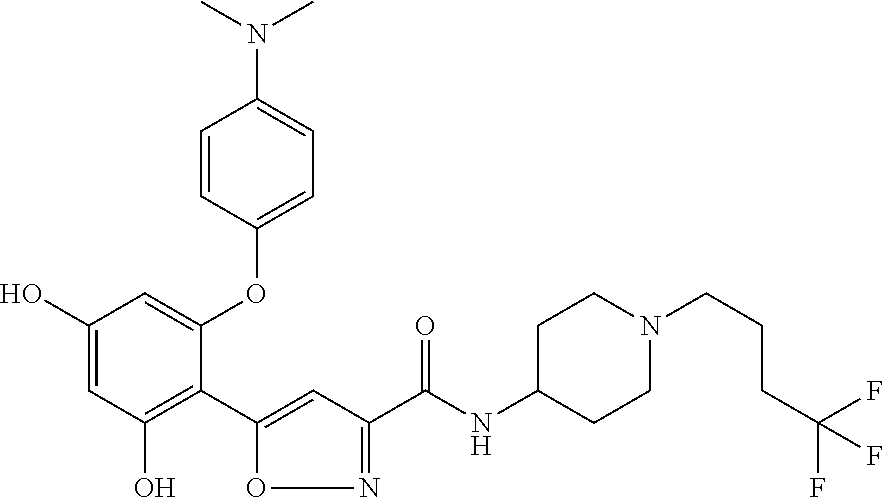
C1(O)=CC(O)=C(C2=CC(C(NC3CCN(CCCC(F)(F)F)CC3)=O)=NO2)C(OC2=CC=C(N(C)C)C=C2)=C1
